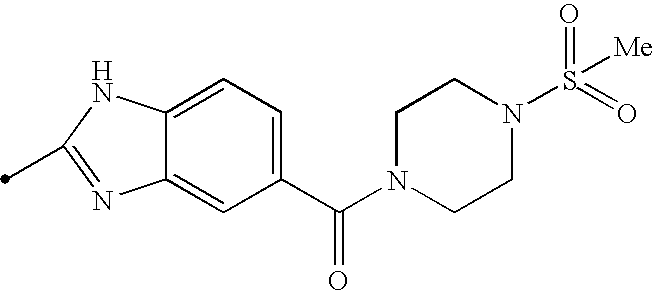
C1(C(N2CCN(S(=O)(=O)[Me])CC2)=O)=CC=C2C(=C1)N=C(C)N2
